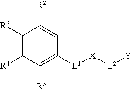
C1([R3])=C([R4])C([R5])=C([L1][X][L2][Y])C=C1[R2]
